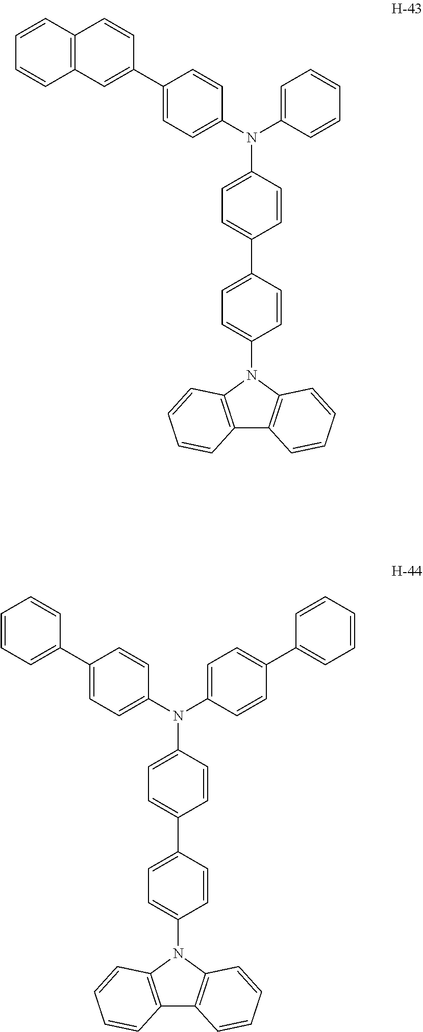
C12=C(N(C3=CC=C(C4=CC=C(N(C5=CC=C(C6=CC7=C(C=C6)C=CC=C7)C=C5)C5=CC=CC=C5)C=C4)C=C3)C3=C1C=CC=C3)C=CC=C2.C12=C(N(C3=CC=C(C4=CC=C(N(C5=CC=C(C6=CC=CC=C6)C=C5)C5=CC=C(C6=CC=CC=C6)C=C5)C=C4)C=C3)C3=C1C=CC=C3)C=CC=C2
